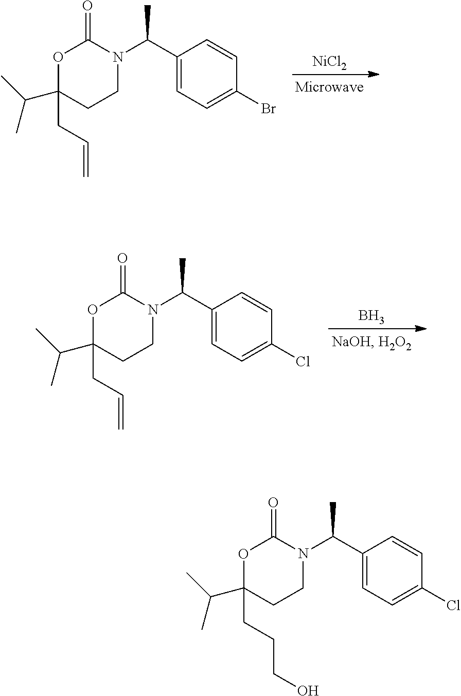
O1C(C(C)C)(CC=C)CCN(C(C2=CC=C(Br)C=C2)C)C1=O.[NiCl2].O1C(C(C)C)(CC=C)CCN(C(C2=CC=C(Cl)C=C2)C)C1=O.B.O1C(C(C)C)(CCCO)CCN(C(C2=CC=C(Cl)C=C2)C)C1=O
